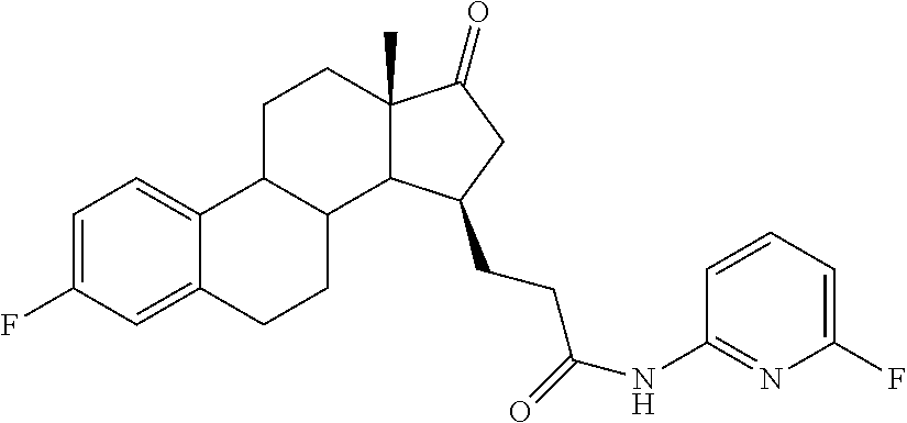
C1=C(F)C=C2C(=C1)C1C(CC2)C2C(C)(CC1)C(=O)CC2CCC(=O)NC1=NC(F)=CC=C1
